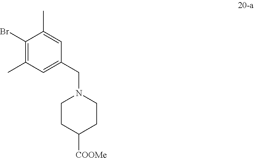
C1(Br)=C(C)C=C(CN2CCC([COOMe])CC2)C=C1C
